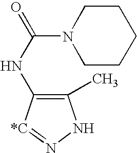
C1(C)=C(NC(=O)N2CCCCC2)[*C]=NN1
